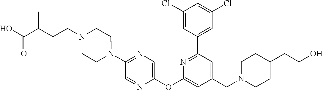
C1(Cl)=CC(C2=NC(OC3=CN=C(N4CCN(CCC(C)C(O)=O)CC4)C=N3)=CC(CN3CCC(CCO)CC3)=C2)=CC(Cl)=C1
